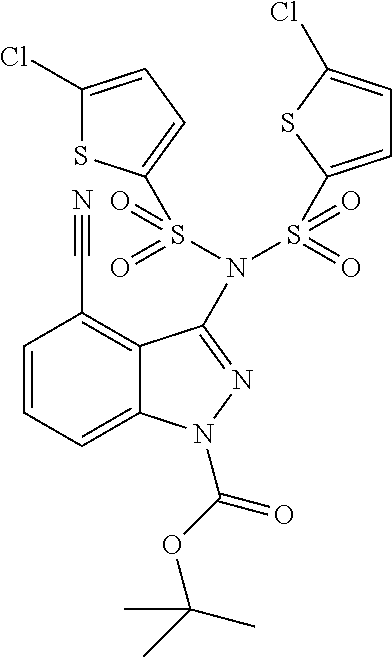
C1=CC=C2C(=C1C#N)C(N(S(C1=CC=C(Cl)S1)(=O)=O)S(C1=CC=C(Cl)S1)(=O)=O)=NN2C(OC(C)(C)C)=O
